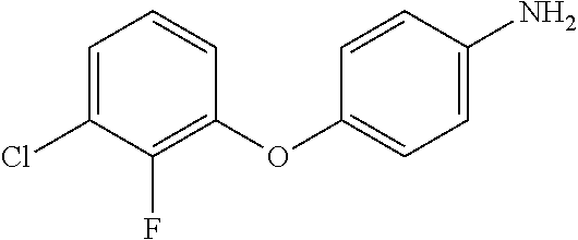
C1(Cl)=CC=CC(OC2=CC=C(N)C=C2)=C1F
